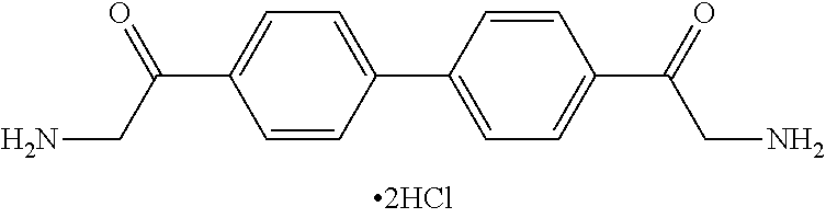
C1=CC(C2=CC=C(C(=O)CN)C=C2)=CC=C1C(CN)=O
